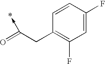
C1=C(F)C=CC(CC(=O)->*)=C1F
